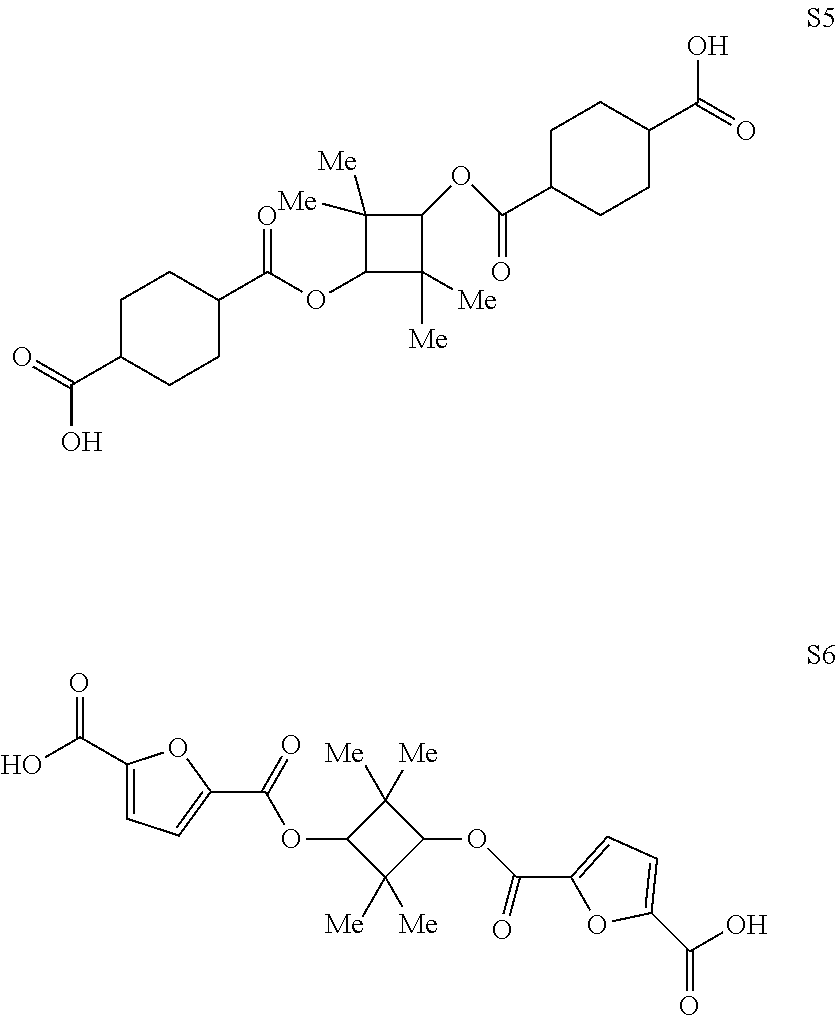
C1(C(O)=O)CCC(C(OC2C([Me])([Me])C(OC(C3CCC(C(O)=O)CC3)=O)C2([Me])[Me])=O)CC1.C1(C(O)=O)=CC=C(C(OC2C([Me])([Me])C(OC(C3=CC=C(C(O)=O)O3)=O)C2([Me])[Me])=O)O1
